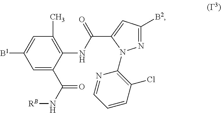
C1=C(C(N[RB])=O)C(NC(=O)C2=CC([B2])=NN2C2=C(Cl)C=CC=N2)=C(C)C=C1[B1]
